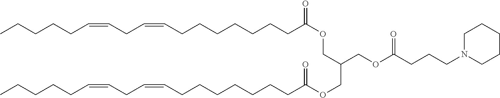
CCCCCC=CCC=CCCCCCCCC(OCC(COC(CCCCCCCC=CCC=CCCCCC)=O)COC(CCCN1CCCCC1)=O)=O
